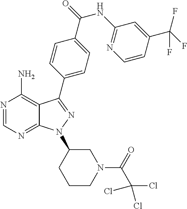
N1=CN=C2C(=C1N)C(C1=CC=C(C(NC3=NC=CC(C(F)(F)F)=C3)=O)C=C1)=NN2C1CCCN(C(C(Cl)(Cl)Cl)=O)C1
